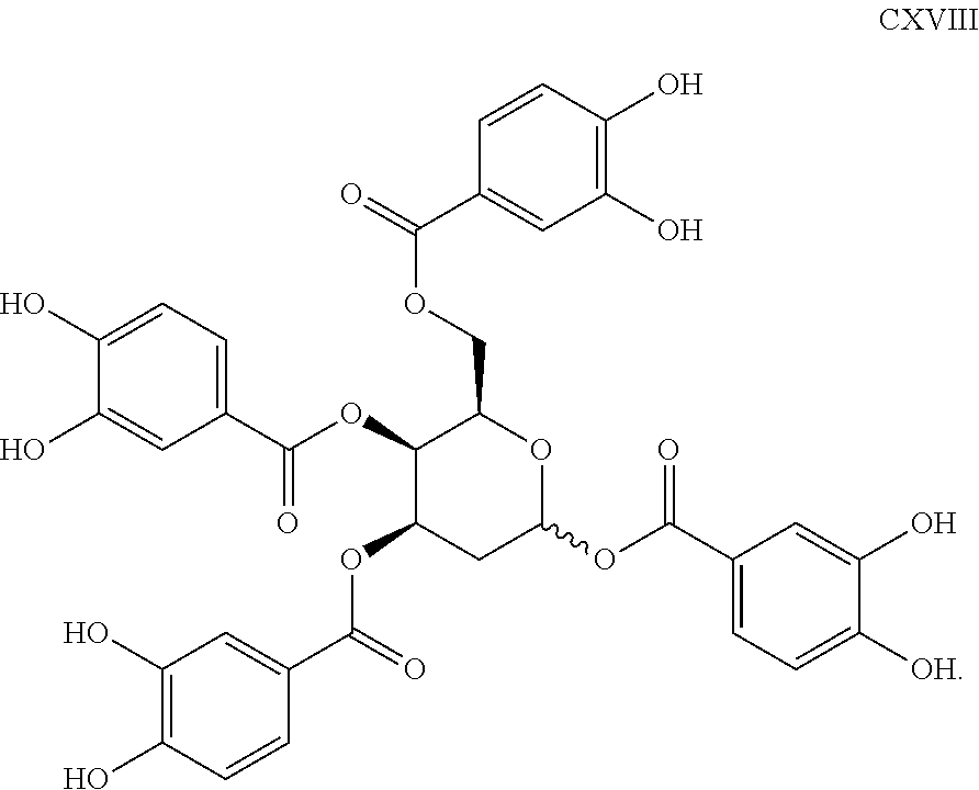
C1(O)=C(O)C=CC(C(=O)OCC2C(OC(=O)C3=CC=C(O)C(O)=C3)C(OC(=O)C3=CC(O)=C(O)C=C3)CC(OC(=O)C3=CC=C([OH])C(O)=C3)O2)=C1
